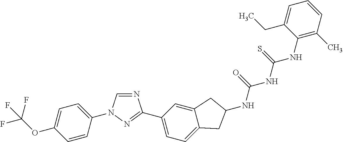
C1=CC(N2C=NC(C3=CC=C4C(=C3)CC(NC(=O)NC(NC3=C(C)C=CC=C3CC)=S)C4)=N2)=CC=C1OC(F)(F)F
